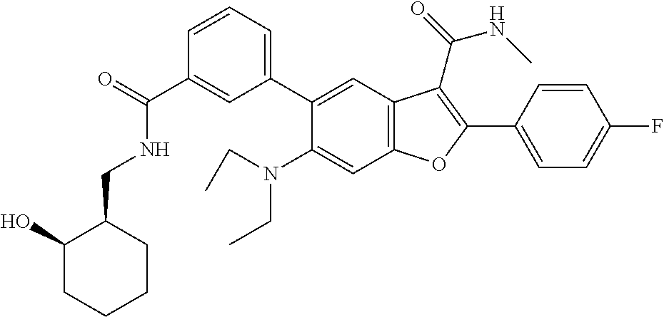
C1(C(=O)NCC2C(O)CCCC2)=CC(C2=CC3=C(C=C2N(CC)CC)OC(C2=CC=C(F)C=C2)=C3C(=O)NC)=CC=C1
